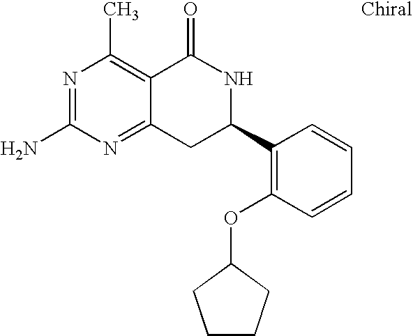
N1=C(N)N=C2C(=C1C)C(=O)NC(C1=C(OC3CCCC3)C=CC=C1)C2
